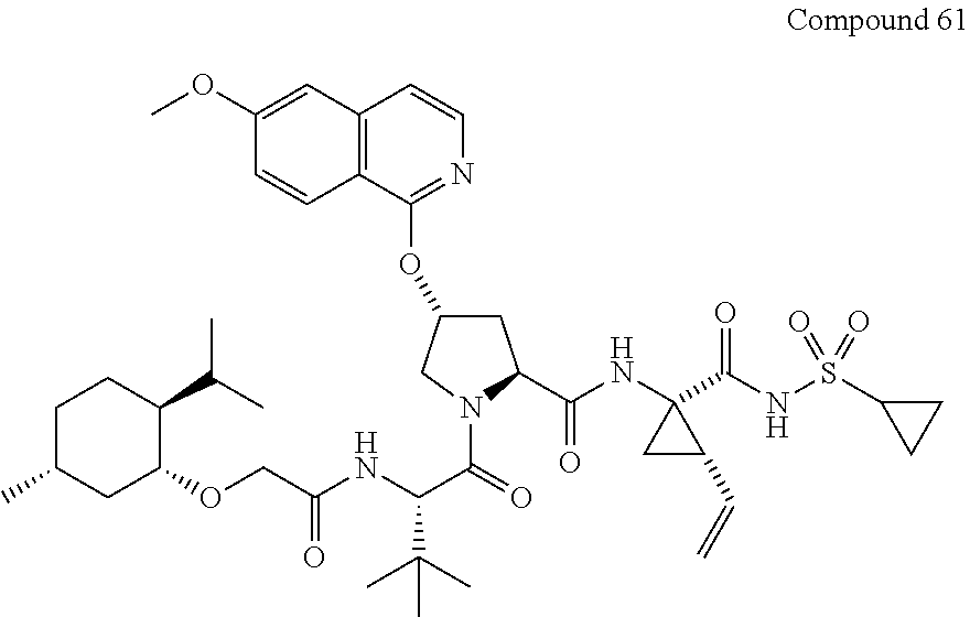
C12=C(C=CN=C1OC1CC(C(NC3(C(=O)NS(=O)(=O)C4CC4)CC3C=C)=O)N(C(=O)C(NC(COC3CC(C)CCC3C(C)C)=O)C(C)(C)C)C1)C=C(OC)C=C2
